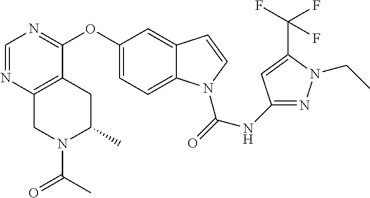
O(C1=CC=C2C(=C1)C=CN2C(=O)NC1=NN(CC)C(C(F)(F)F)=C1)C1=NC=NC2=C1CC(C)N(C(=O)C)C2
